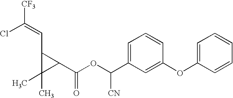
C(Cl)(=CC1C(C(OC(C2=CC=CC(OC3=CC=CC=C3)=C2)[CN])=O)C1(C)C)[CF3]
